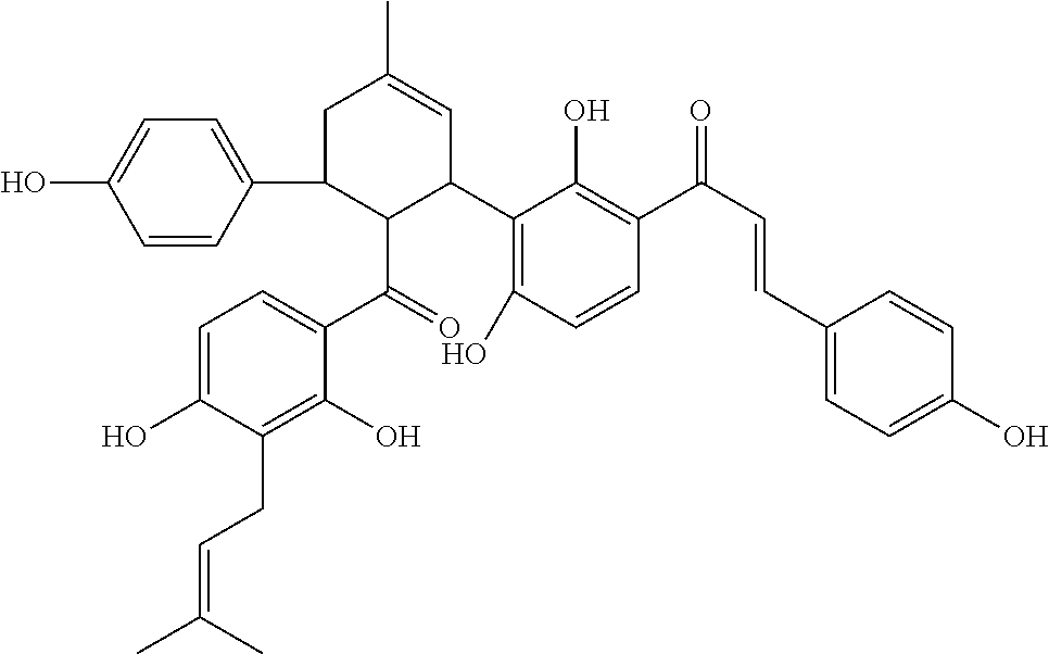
C1C(C2=CC=C(O)C=C2)C(C(=O)C2=CC=C(O)C(CC=C(C)C)=C2O)C(C2=C(O)C=CC(C(C=CC3=CC=C(O)C=C3)=O)=C2O)C=C1C
